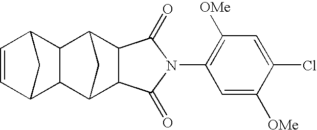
C1=CC2CC1C1C3C4C(C(C21)C3)C(=O)N(C1=C([OMe])C=C(Cl)C([OMe])=C1)C4=O
